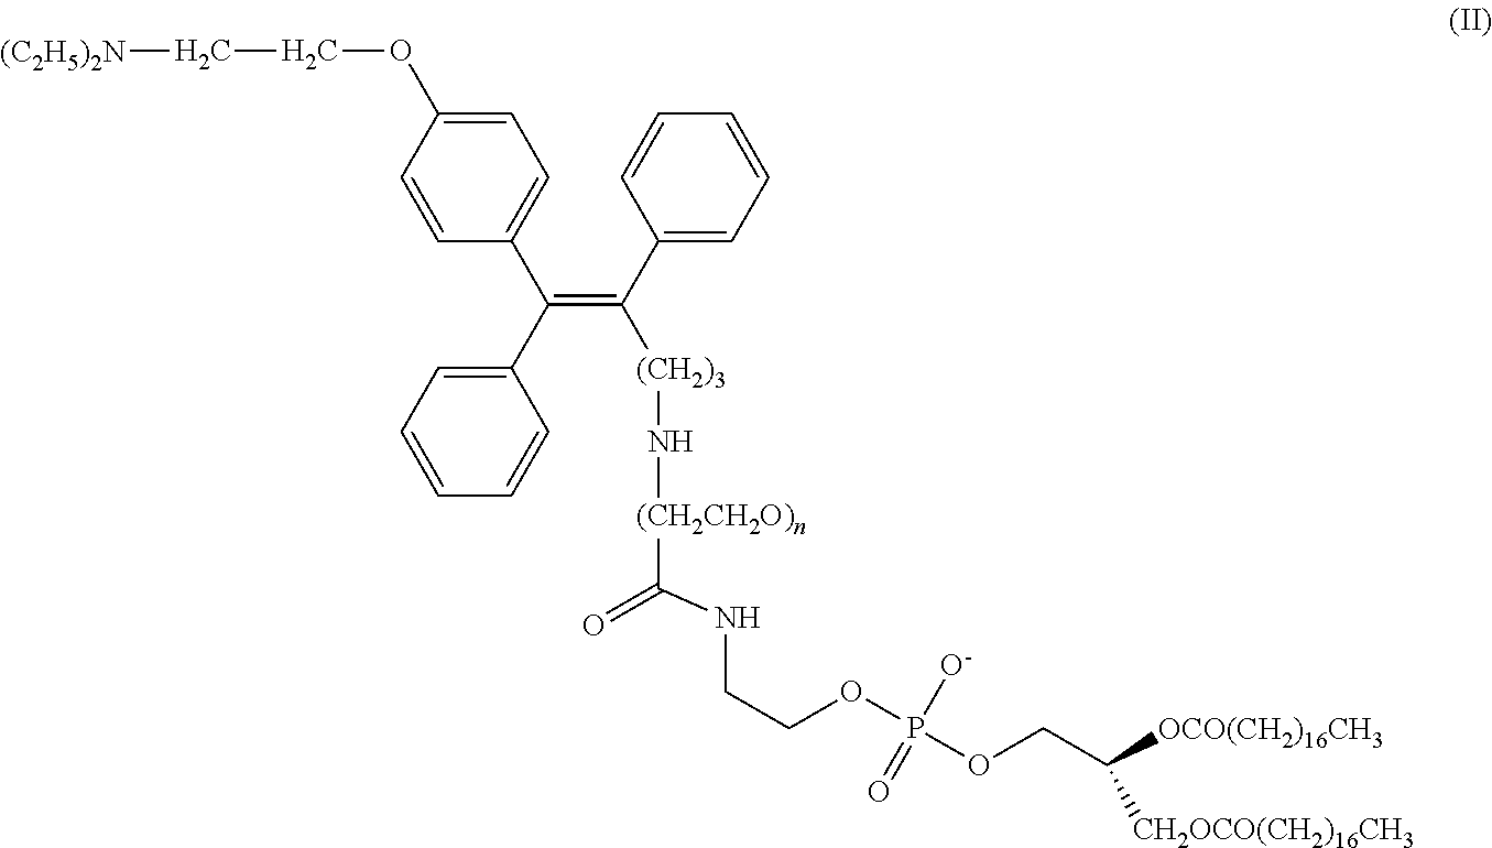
C1=CC(C(C2=CC=CC=C2)=C(C2=CC=CC=C2)[(CH2)3]N[(CH2CH2O)n]C(=O)NCCOP(OCC([OCO(CH2)16CH3])[CH2OCO(CH2)16CH3])([O-])=O)=CC=C1OCC[(C2H5)2N]
